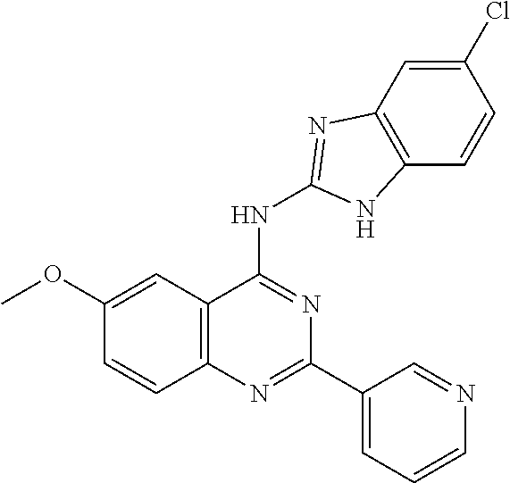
C1(OC)=CC2=C(C=C1)N=C(C1=CC=CN=C1)N=C2NC1=NC2=C(C=CC(Cl)=C2)N1
